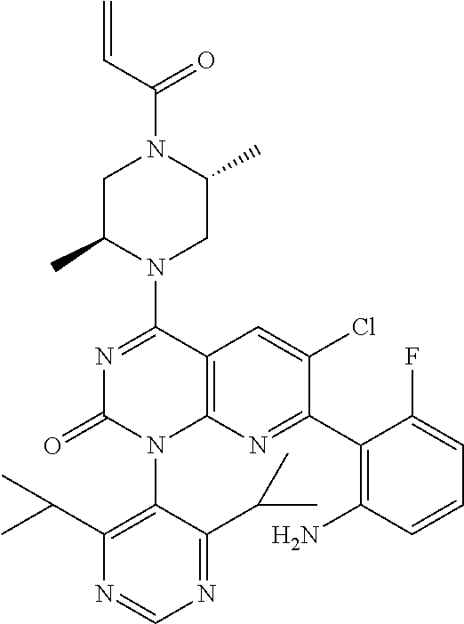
C12=C(N=C(C3=C(N)C=CC=C3F)C(Cl)=C1)N(C1=C(C(C)C)N=CN=C1C(C)C)C(=O)N=C2N1CC(C)N(C(=O)C=C)CC1C
